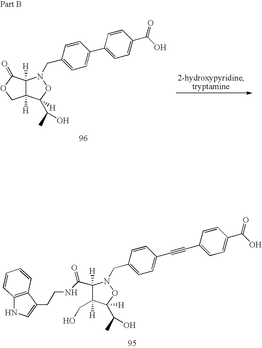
C12([H])C([H])(C(=O)OC1)N(CC1=CC=C(C3=CC=C(C(O)=O)C=C3)C=C1)OC2(C(C)O)[H].C1([H])(CO)C([H])(C(NCCC2=CNC3=C2C=CC=C3)=O)N(CC2=CC=C(C#CC3=CC=C(C(O)=O)C=C3)C=C2)OC1(C(C)O)[H]
